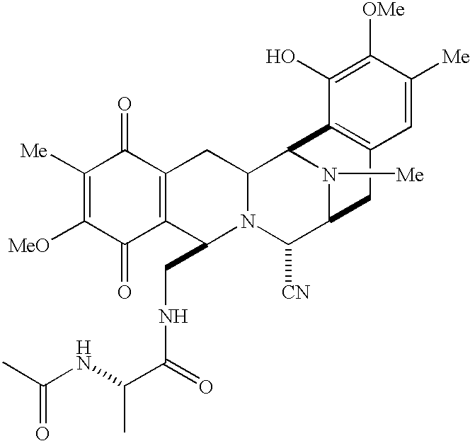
C1([Me])=C([MeO])C(=O)C2=C(C1=O)CC1N(C2CNC(C(NC(C)=O)C)=O)C([CN])C2N([Me])C1C1=C(C2)C=C([Me])C([OMe])=C1O
